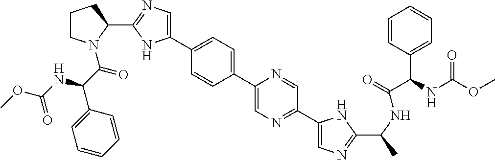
C1(C2=CC=C(C3=CN=C(C4CCCN4C(C(NC(OC)=O)C4=CC=CC=C4)=O)N3)C=C2)=CN=C(C2=CN=C(C(C)NC(=O)C(C3=CC=CC=C3)NC(OC)=O)N2)C=N1
